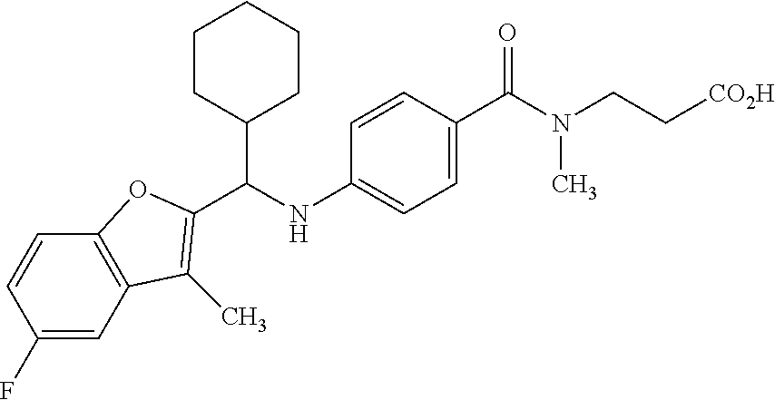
C12=C(C=CC(F)=C1)OC(C(NC1=CC=C(C(N(CC[CO2H])C)=O)C=C1)C1CCCCC1)=C2C
